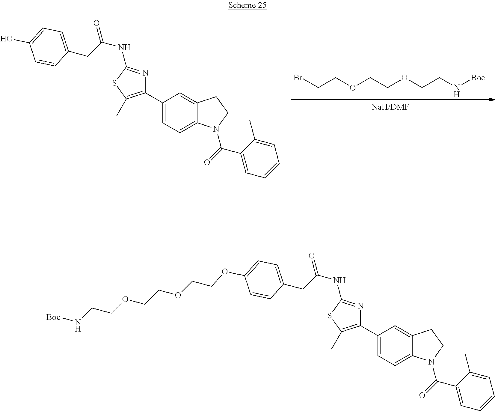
C12=CC=C(C3=C(C)SC(NC(CC4=CC=C(O)C=C4)=O)=N3)C=C1CCN2C(C1=CC=CC=C1C)=O.BrCCOCCOCCN[Boc].C12=CC=C(C3=C(C)SC(NC(CC4=CC=C(OCCOCCOCCN[Boc])C=C4)=O)=N3)C=C1CCN2C(C1=CC=CC=C1C)=O
